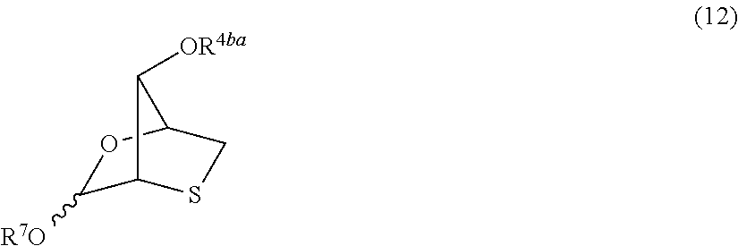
C1([R7O])C2SCC(O1)C2[OR4ba]
